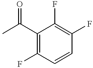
CC(C1=C(F)C=CC(F)=C1F)=O
